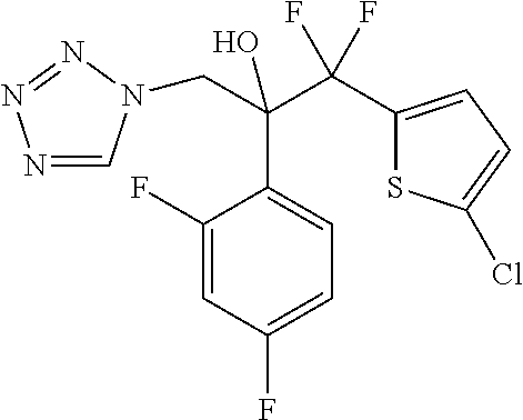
N1=CN(CC(C2=CC=C(F)C=C2F)(C(C2=CC=C(Cl)S2)(F)F)O)N=N1
